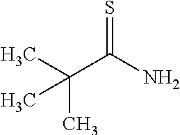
CC(C(N)=S)(C)C
